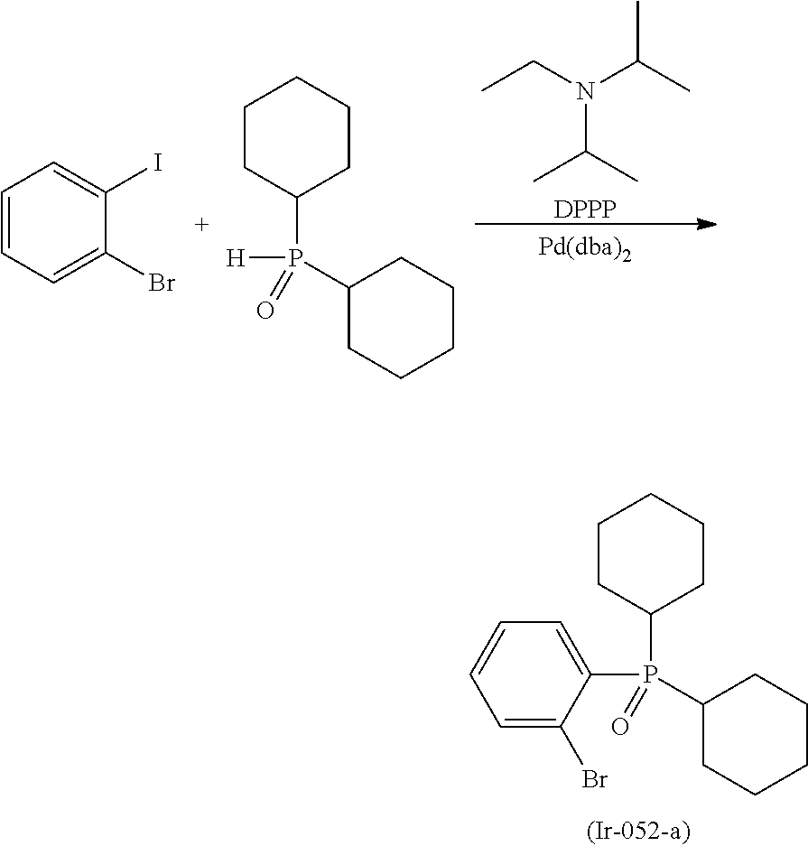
C(N(C(C)C)CC)(C)C.[DPPP].C1=CC=C(Br)C(I)=C1.C1CC(P([H])(C2CCCCC2)=O)CCC1.C1CC(P(C2=CC=CC=C2Br)(C2CCCCC2)=O)CCC1
